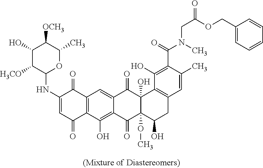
C1(NC2=CC(=O)C3=C(C2=O)C=C2C(=C3O)C(=O)C3(OC)C(O)(C2=O)C2=C(CC3O)C=C(C)C(C(=O)N(CC(OCC3=CC=CC=C3)=O)C)=C2O)OC(C)C([OCH3])C(O)C1[H3CO]
